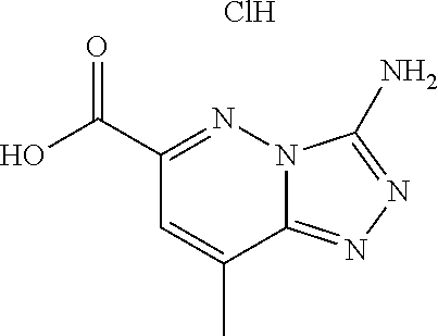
OC(C1=NN2C(=NN=C2N)C(C)=C1)=O.Cl
